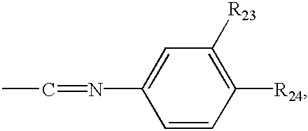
C1([R24])=C([R23])C=C(N=CC)C=C1
